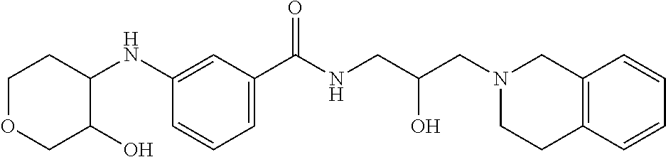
C1(NC2CCOCC2O)=CC(C(NCC(CN2CC3=C(CC2)C=CC=C3)O)=O)=CC=C1
